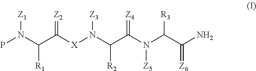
PN(C([R1])C(=[Z2])[X]N([Z3])C([R2])C(=[Z4])N([Z5])C([R3])C(=[Z6])N)[Z1]
